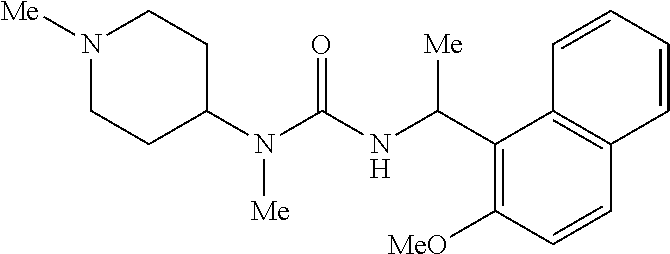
N1([Me])CCC(N(C(NC(C2=C([MeO])C=CC3=C2C=CC=C3)[Me])=O)[Me])CC1
